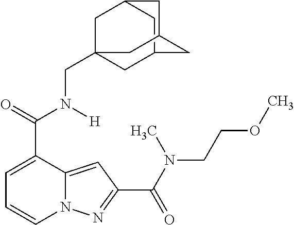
C1=C(C(=O)N([H])CC23CC4CC(C2)CC(C4)C3)C2=CC(C(N(C)CCOC)=O)=NN2C=C1
